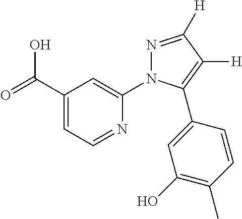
C1(C(=O)O)=CC=NC(N2N=C([H])C([H])=C2C2=CC(O)=C(C)C=C2)=C1
